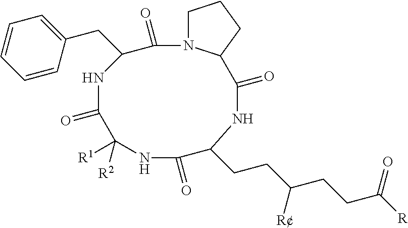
C1N2C(CC1)C(=O)NC(CCC(CCC([R])=O)[R])C(=O)NC([R1])([R2])C(=O)NC(CC1=CC=CC=C1)C2=O
